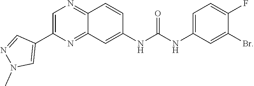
C1=C(F)C(Br)=CC(NC(NC2=CC3=NC(C4=CN(C)N=C4)=CN=C3C=C2)=O)=C1
